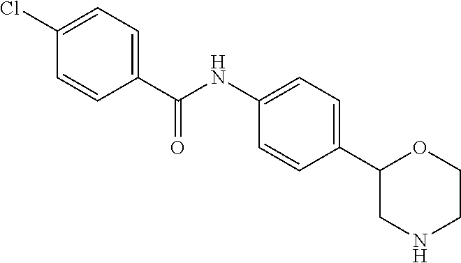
C1(Cl)=CC=C(C(NC2=CC=C(C3CNCCO3)C=C2)=O)C=C1
